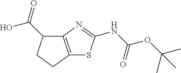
C12=C(CCC1C(=O)O)SC(NC(OC(C)(C)C)=O)=N2
